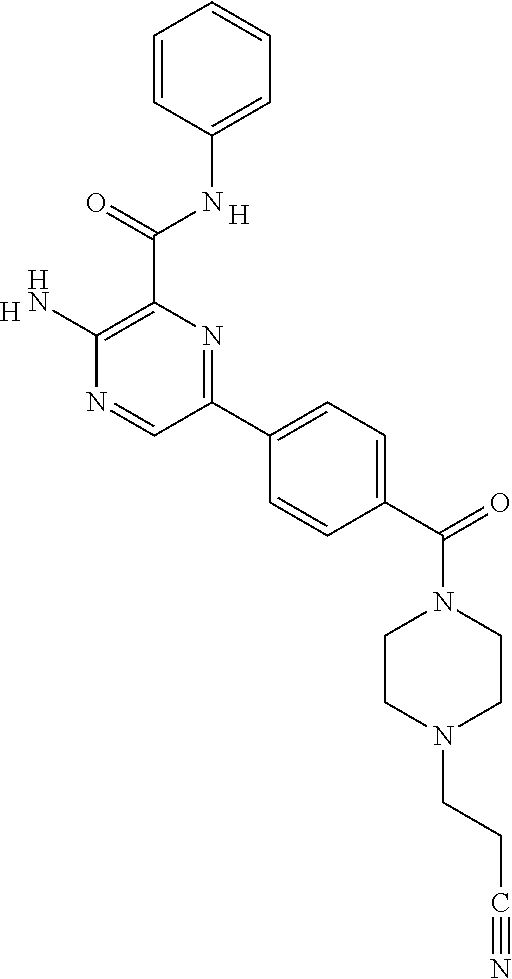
C1=C(NC(C2=C(N)N=CC(C3=CC=C(C(=O)N4CCN(CCC#N)CC4)C=C3)=N2)=O)C=CC=C1.[H].[H]
